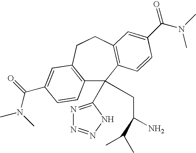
C12=C(CCC3=C(C1(C1=NN=NN1)CC(N)C(C)C)C=CC(C(N(C)C)=O)=C3)C=C(C(=O)N(C)C)C=C2
